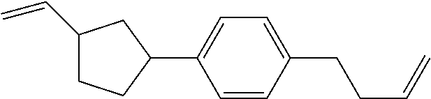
C1(C=C)CCC(C2=CC=C(CCC=C)C=C2)C1
